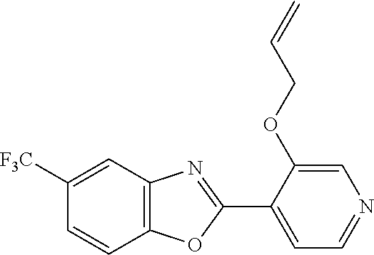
C12=C(C=C([F3C])C=C1)N=C(C1=CC=NC=C1OCC=C)O2
